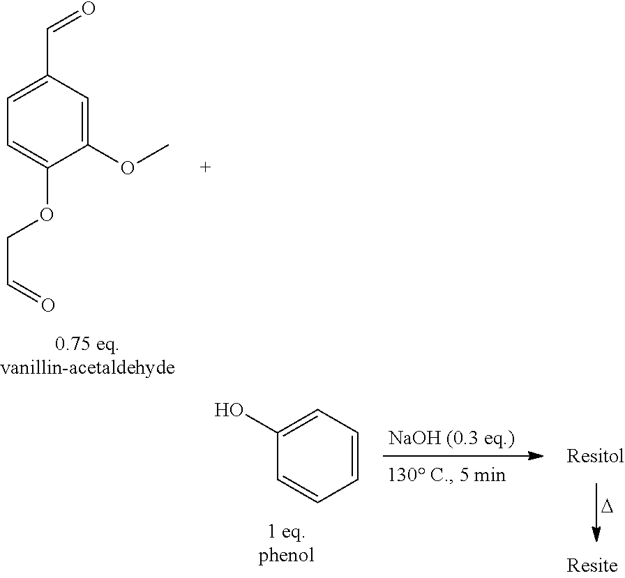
C1(O)=CC=CC=C1.[D].C1=C(C=O)C=C(OC)C(OCC=O)=C1
